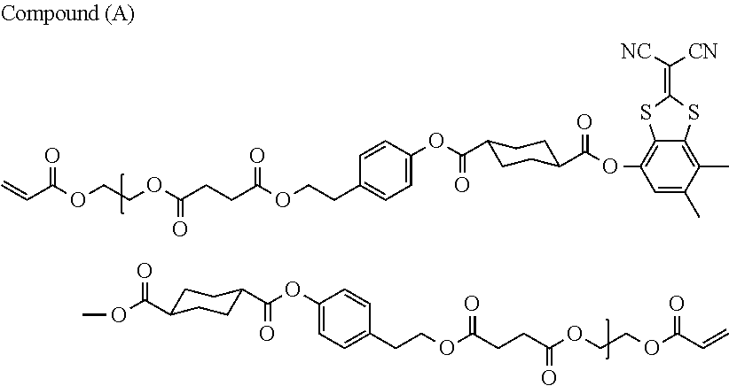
C=CC(OCCOC(CCC(OCCC1=CC=C(OC(C2CCC(C(OC3=C4C(=C(C)C(C)=C3)SC(=C([CN])[NC])S4)=O)CC2)=O)C=C1)=O)=O)=O.C=CC(OCCOC(CCC(OCCC1=CC=C(OC(C2CCC(C(OC)=O)CC2)=O)C=C1)=O)=O)=O
